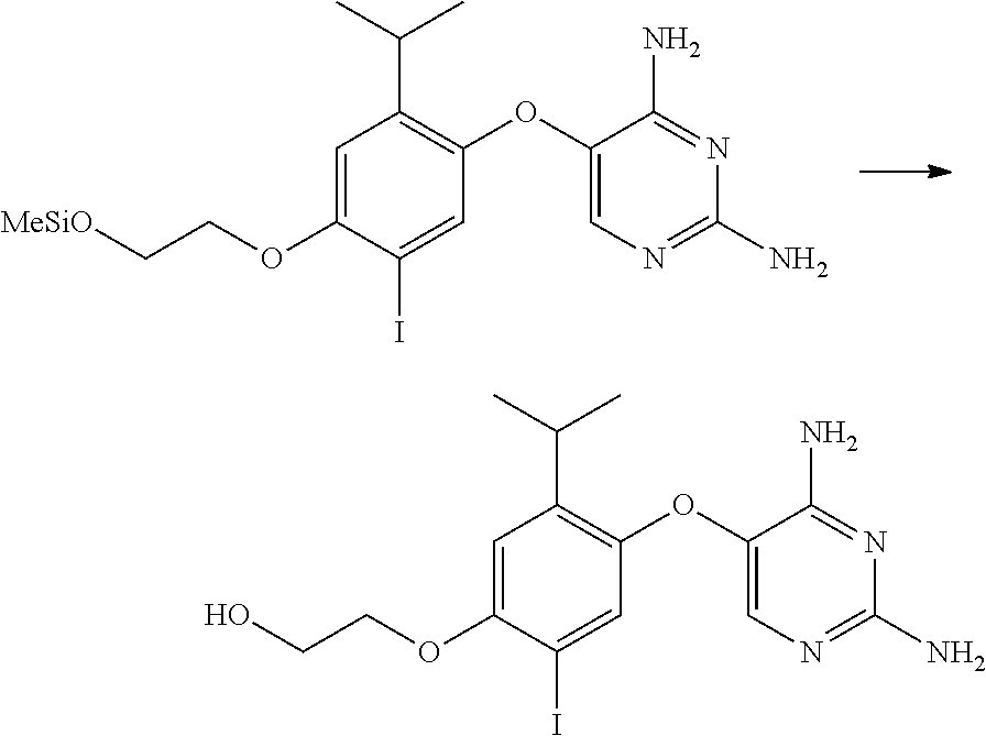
[MeSiO]CCOC1=CC(C(C)C)=C(OC2=CN=C(N)N=C2N)C=C1I.OCCOC1=CC(C(C)C)=C(OC2=CN=C(N)N=C2N)C=C1I
